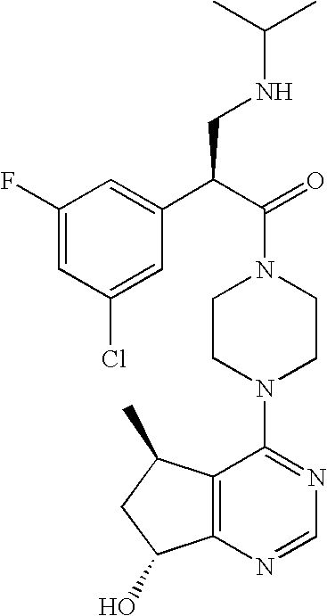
C(N1CCN(C2=NC=NC3=C2C(C)CC3O)CC1)(C(C1=CC(F)=CC(Cl)=C1)CNC(C)C)=O
